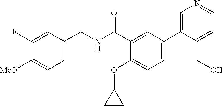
C1=C(CNC(C2=CC(C3=CN=CC=C3CO)=CC=C2OC2CC2)=O)C=C(F)C([MeO])=C1
